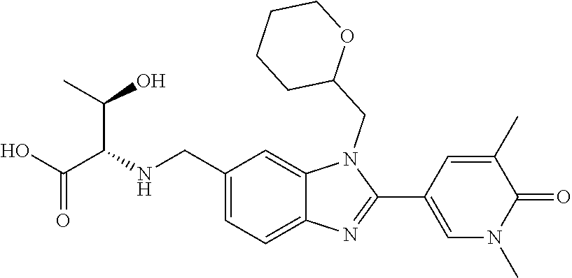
C12=CC(CNC(C(O)=O)C(O)C)=CC=C1N=C(C1=CN(C)C(=O)C(C)=C1)N2CC1OCCCC1
